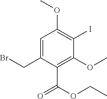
C1=C(CBr)C(C(OCC)=O)=C(OC)C(I)=C1OC
